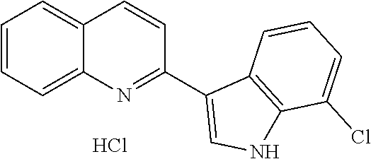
C1=CC=C2C(=C1)C=CC(C1=CNC3=C1C=CC=C3Cl)=N2.Cl
